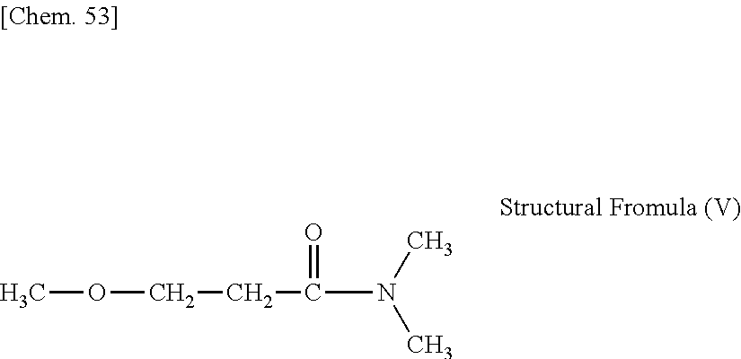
COCCC(N(C)C)=O
